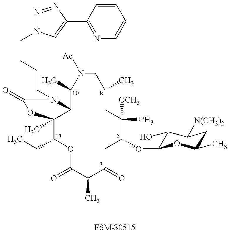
C1(CC)C2(C)C(N(CCCCN3N=NC(C4=NC=CC=C4)=C3)C(=O)O2)C(C)N([Ac])CC(C)CC([OCH3])(C)C(OC2C(O)C([N(CH3)2])CC(C)O2)CC(=O)C(C)C(=O)O1.[FSM-30515]
